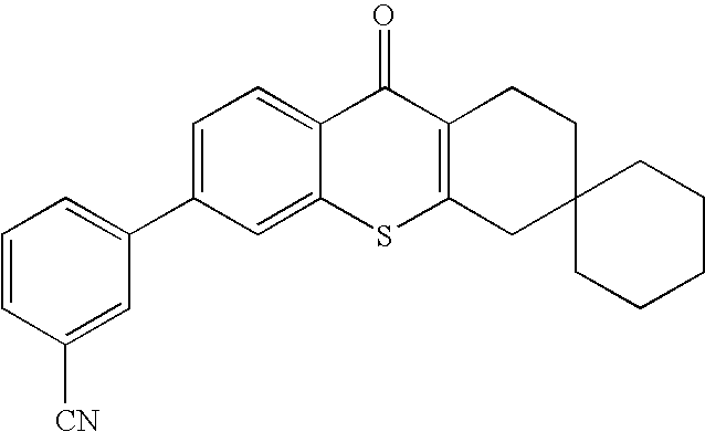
C1=C(C2=CC=CC([CN])=C2)C=C2C(=C1)C(=O)C1=C(S2)CC2(CC1)CCCCC2
